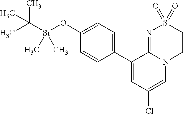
C1(C2=CC=C(O[Si](C(C)(C)C)(C)C)C=C2)=CC(Cl)=CN2C1=NS(=O)(=O)CC2
